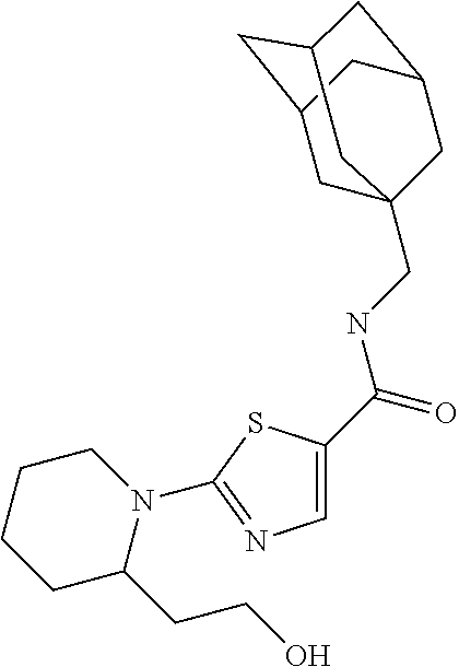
C1CCCC(CCO)N1C1=NC=C(C(NCC23CC4CC(CC(C2)C4)C3)=O)S1
